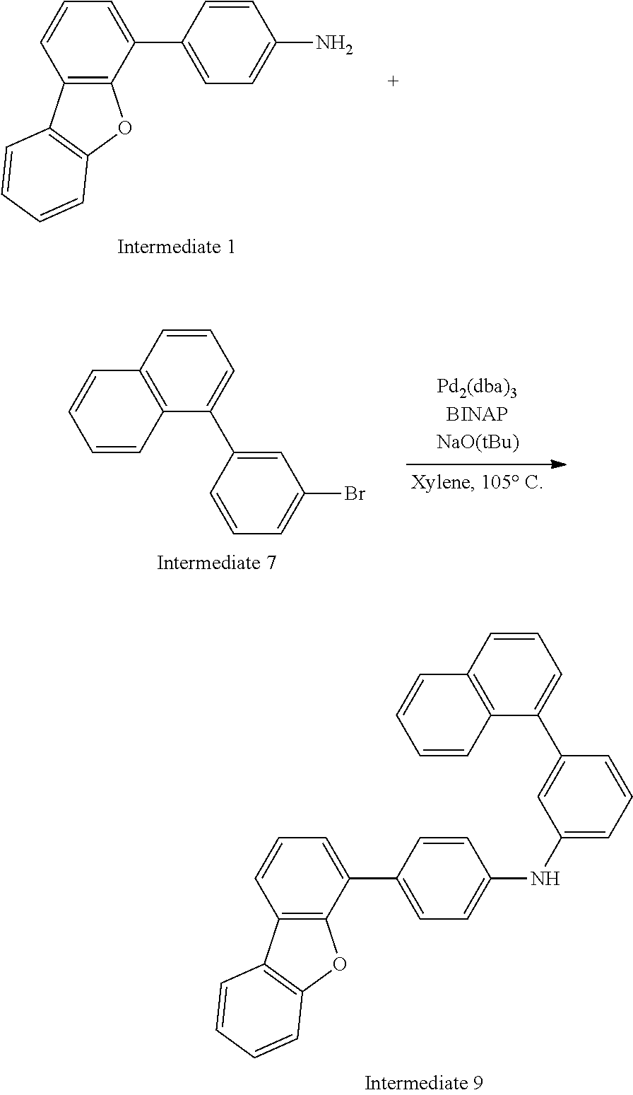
NC1=CC=C(C2=CC=CC3=C2OC2=C3C=CC=C2)C=C1.C1=C(C2=CC=CC3=C2C=CC=C3)C=CC=C1Br.N(C1=CC=C(C2=CC=CC3=C2OC2=C3C=CC=C2)C=C1)C1=CC=CC(C2=CC=CC3=C2C=CC=C3)=C1
